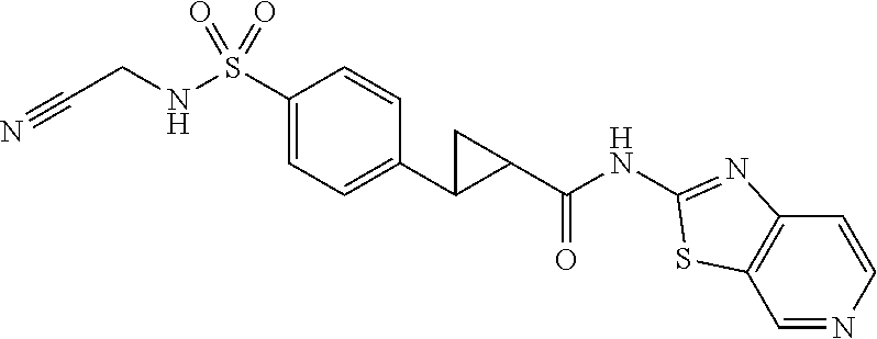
C(NS(C1=CC=C(C2C(C(NC3=NC4=C(C=NC=C4)S3)=O)C2)C=C1)(=O)=O)C#N
